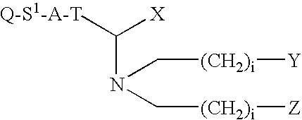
C(N(C[(CH2)i][Y])C[(CH2)i][Z])([X])[Q-S1-A-T]
